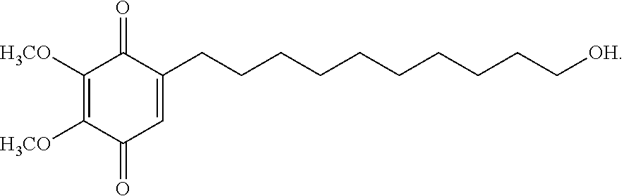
C1([H3CO])=C([H3CO])C(=O)C=C(CCCCCCCCCC[OH])C1=O
